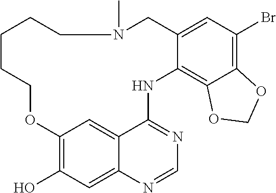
OC1=C2C=C3C(=C1)N=CN=C3NC1=C3C(=C(Br)C=C1CN(C)CCCCCO2)OCO3
